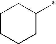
C1CCCC(*)C1
